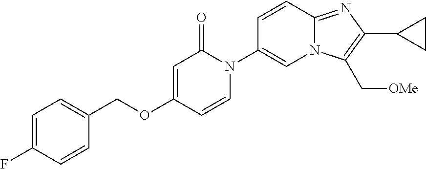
C1(COC2=CC(=O)N(C3=CN4C(=NC(C5CC5)=C4C[OMe])C=C3)C=C2)=CC=C(F)C=C1
